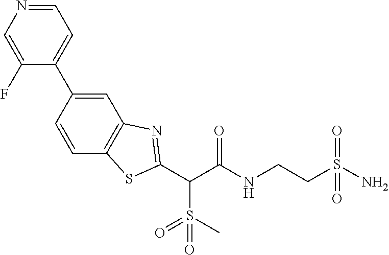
C(C(NCCS(N)(=O)=O)=O)(C1=NC2=C(C=CC(C3=CC=NC=C3F)=C2)S1)S(=O)(=O)C
